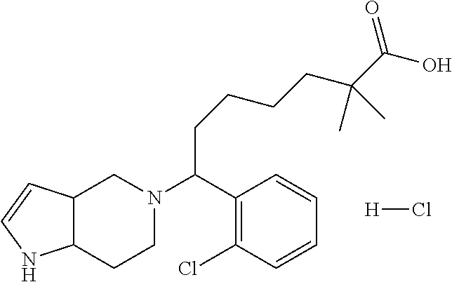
C(C1=C(Cl)C=CC=C1)(CCCCC(C(O)=O)(C)C)N1CCC2C(C1)C=CN2.[H]Cl
